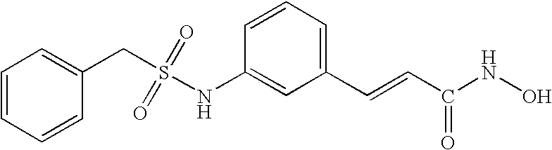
S(NC1=CC(C=CC(NO)=O)=CC=C1)(CC1=CC=CC=C1)(=O)=O
